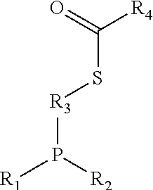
O=C([R4])S[R3]P([R1])[R2]
